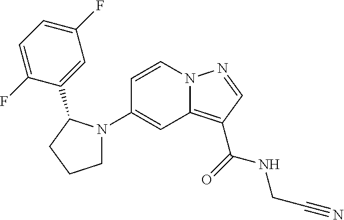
C1(N2CCCC2C2=CC(F)=CC=C2F)=CC2=C(C(=O)NCC#N)C=NN2C=C1
